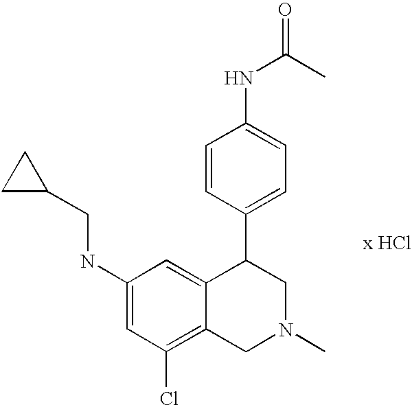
C1(Cl)=C2C(=CC(NCC3CC3)=C1)C(C1=CC=C(NC(C)=O)C=C1)CN(C)C2
